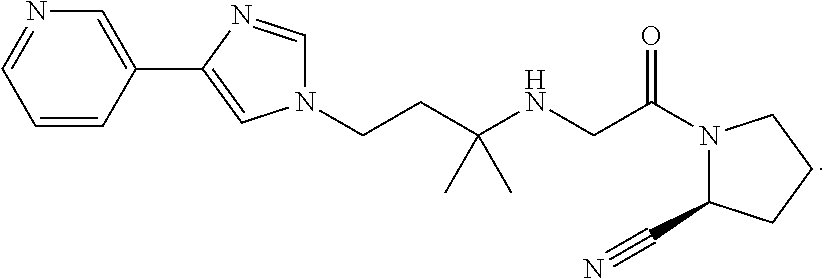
C1=CC(C2=CN(CCC(NCC(=O)N3C(C#N)CCC3)(C)C)C=N2)=CN=C1
